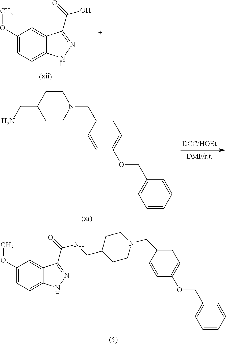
C12=CC=C(OC)C=C1C(C(=O)O)=NN2.C1CN(CC2=CC=C(OCC3=CC=CC=C3)C=C2)CCC1CN.C12=CC=C(OC)C=C1C(C(=O)NCC1CCN(CC3=CC=C(OCC4=CC=CC=C4)C=C3)CC1)=NN2
